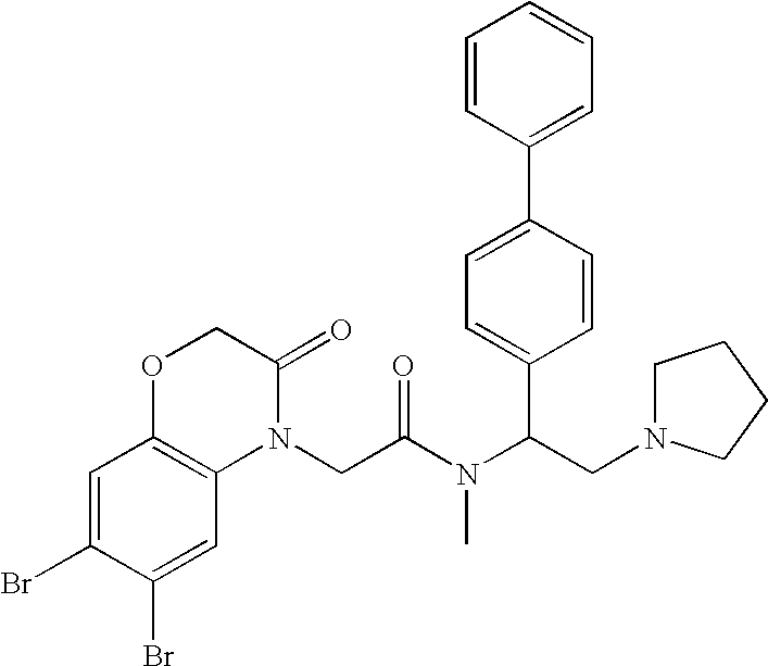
C1=C(Br)C(Br)=CC2=C1OCC(=O)N2CC(N(C(CN1CCCC1)C1=CC=C(C2=CC=CC=C2)C=C1)C)=O
